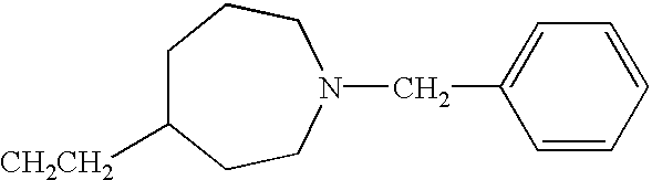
C1C([CH2CH2])CCN(CC2=CC=CC=C2)CC1
